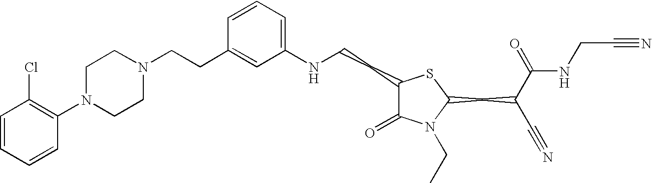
C1(NCCC2C(=O)N(CC)C(CC(C#N)C(=O)NCC#N)S2)=CC=CC(CCN2CCN(C3=C(Cl)C=CC=C3)CC2)=C1
